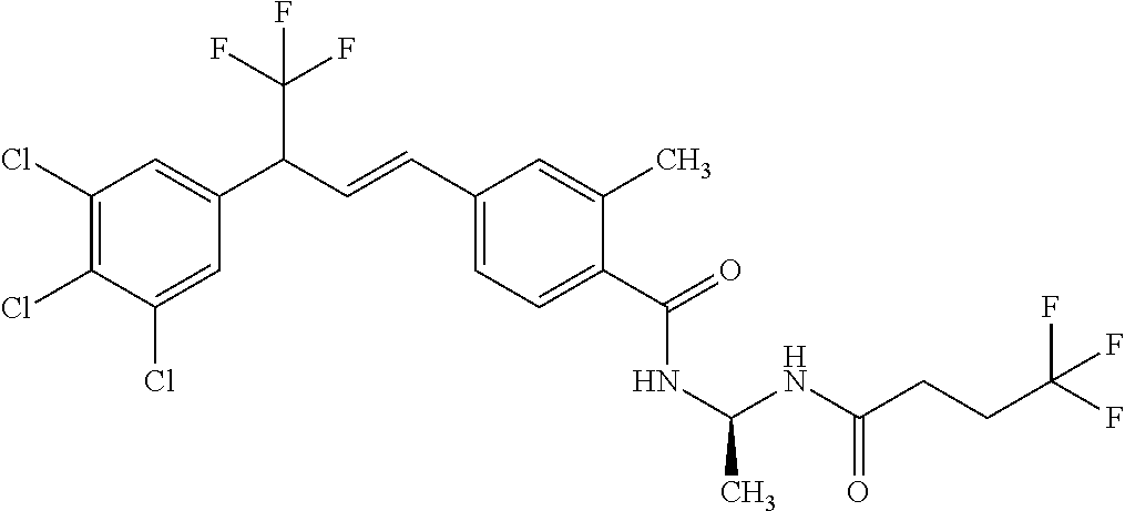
C1(Cl)=C(Cl)C(Cl)=CC(C(C=CC2=CC=C(C(=O)NC(NC(CCC(F)(F)F)=O)C)C(C)=C2)C(F)(F)F)=C1
